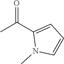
CC(C1=CC=CN1C)=O
